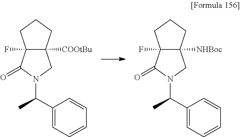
C12(F)C([COOtBu])(CCC1)CN(C(C)C1=CC=CC=C1)C2=O.C12(F)C([NHBoc])(CCC1)CN(C(C)C1=CC=CC=C1)C2=O
